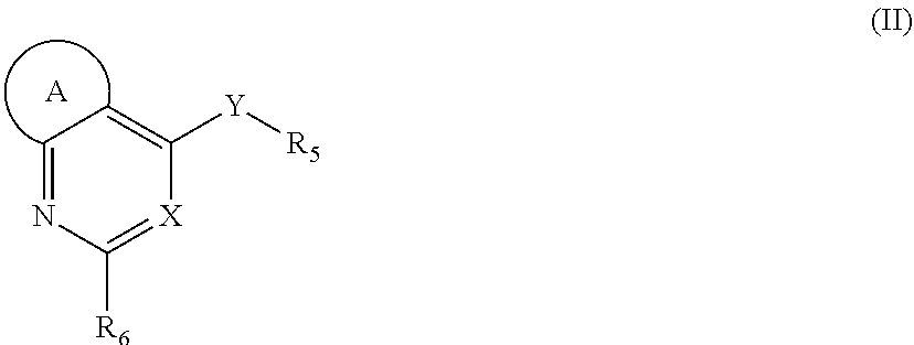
C1=NC([R6])=[X]C([Y][R5])=C1.[A]
